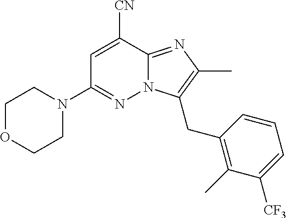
N1(C2=NN3C(=NC(C)=C3CC3=C(C)C([CF3])=CC=C3)C([CN])=C2)CCOCC1
